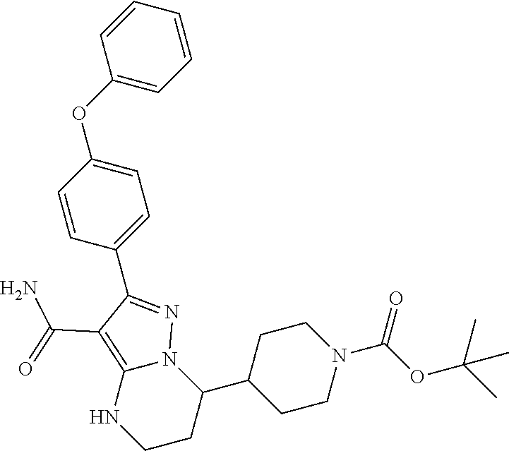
C1=CC(OC2=CC=C(C3=NN4C(=C3C(N)=O)NCCC4C3CCN(C(OC(C)(C)C)=O)CC3)C=C2)=CC=C1
